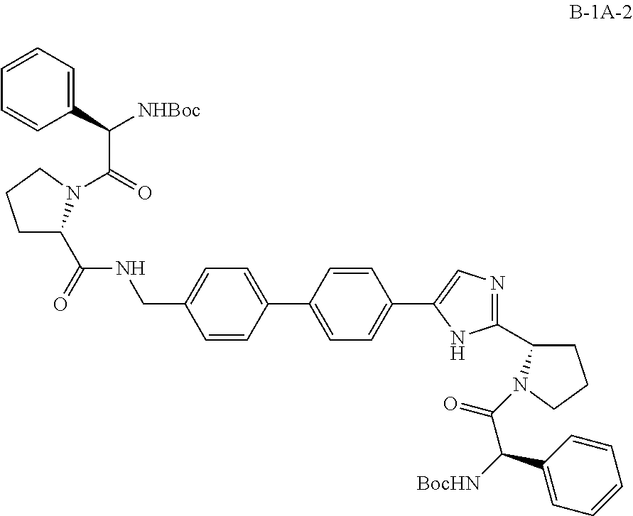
C1=CC(C2=CC=C(C3=CN=C(C4CCCN4C(=O)C([BocHN])C4=CC=CC=C4)N3)C=C2)=CC=C1CNC(C1CCCN1C(=O)C(C1=CC=CC=C1)[NHBoc])=O
